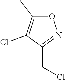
O1N=C(CCl)C(Cl)=C1C
